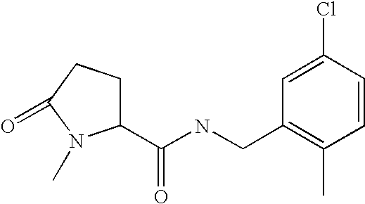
C(NCC1=C(C)C=CC(Cl)=C1)(=O)C1CCC(=O)N1C
